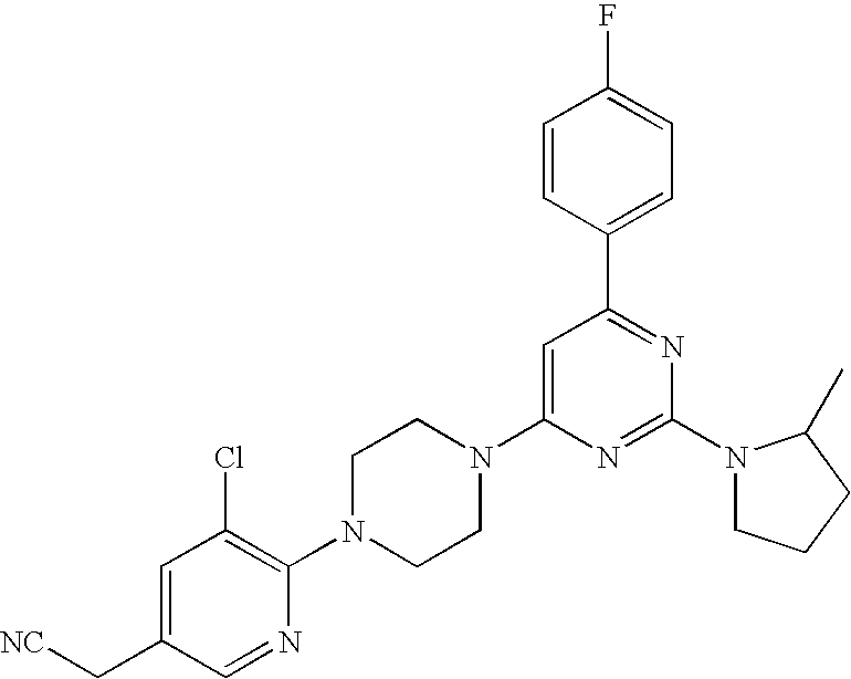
C1=CC(C2=NC(N3CCCC3C)=NC(N3CCN(C4=C(Cl)C=C(C[NC])C=N4)CC3)=C2)=CC=C1F
